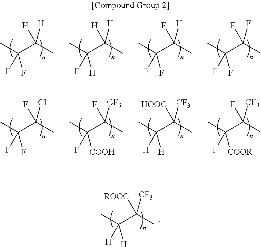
CC(F)(F)C(C)([H])[H].CC(F)([H])C(C)([H])[H].CC(F)(F)C(C)([H])F.CC(F)(F)C(C)(F)F.CC(F)(F)C(C)(Cl)F.CC(F)([COOH])C(C)([CF3])F.CC([H])([H])C(C)([CF3])[HOOC].CC(F)([COOR])C(C)([CF3])F.CC([H])([H])C(C)([CF3])[ROOC]
